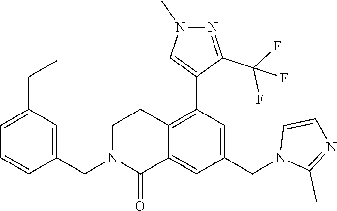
C1(CN2C(=O)C3=CC(CN4C(C)=NC=C4)=CC(C4=CN(C)N=C4C(F)(F)F)=C3CC2)=CC(CC)=CC=C1
